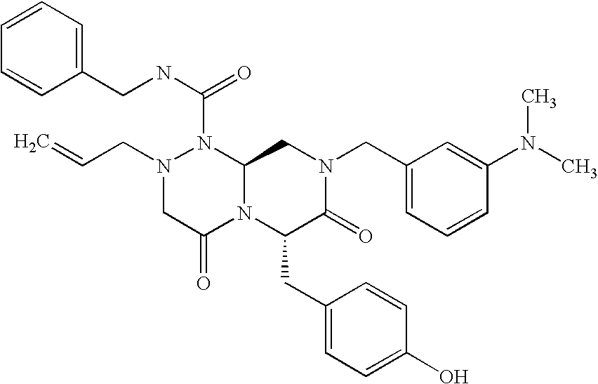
N1(C(NCC2=CC=CC=C2)=O)N(CC=C)CC(=O)N2C1CN(CC1=CC=CC(N(C)C)=C1)C(=O)C2CC1=CC=C(O)C=C1
